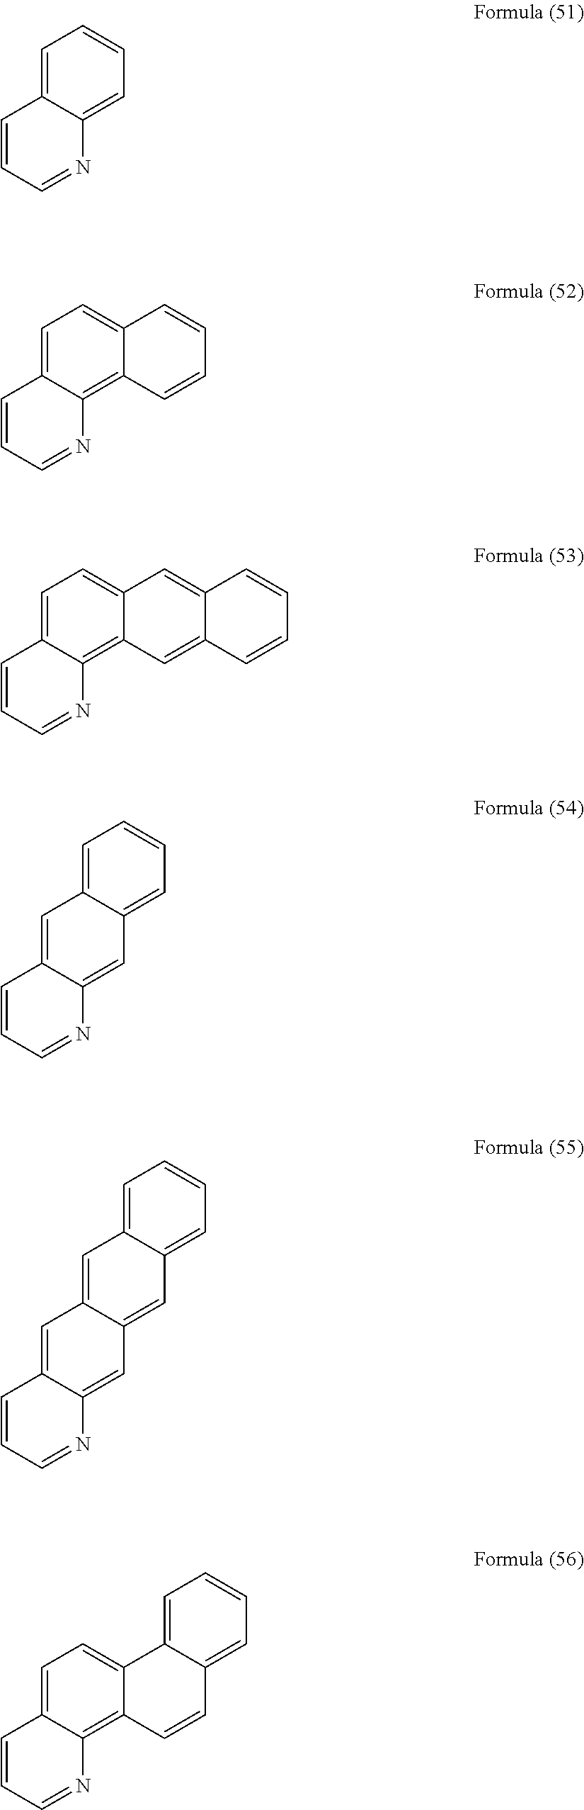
C1=C2C(=CC=C1)N=CC=C2.C1=C2C(=C3C(=C1)C=CC=C3)N=CC=C2.C1=C2C(=C3C(=C1)C=C1C(=C3)C=CC=C1)N=CC=C2.C1=C2C(=CC3=CC=CC=C13)N=CC=C2.C1=C2C(=CC3=CC4=CC=CC=C4C=C13)N=CC=C2.C1=C2C(=C3C(=C1)C1=CC=CC=C1C=C3)N=CC=C2
